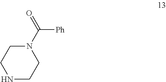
N1CCN(C([Ph])=O)CC1
